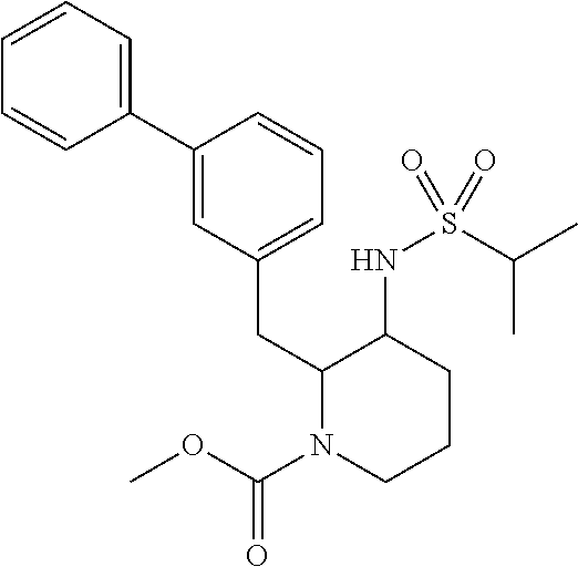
C1(C2=CC=CC=C2)=CC(CC2N(C(OC)=O)CCCC2NS(C(C)C)(=O)=O)=CC=C1
